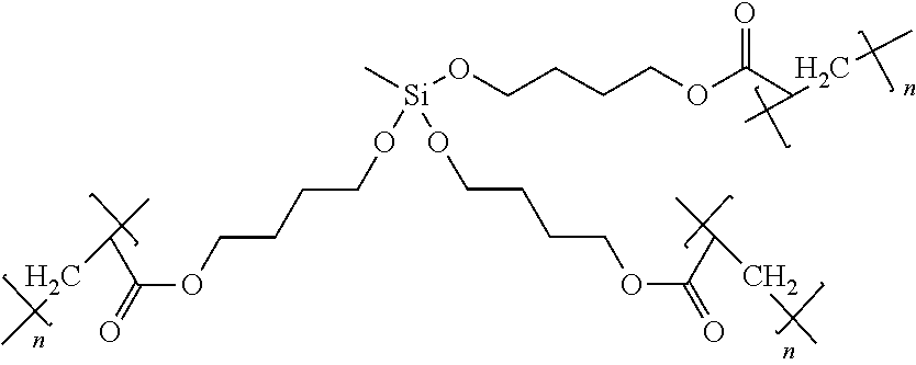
C(O[Si](OCCCCOC(C(C)CC)=O)(C)OCCCCOC(=O)C(CC)C)CCCOC(=O)C(C)CC
